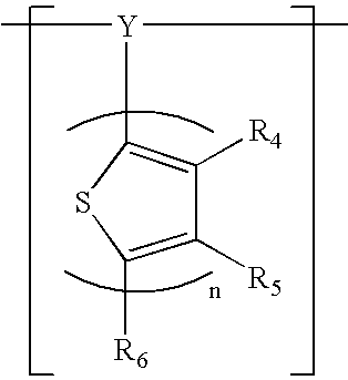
C1([R6])=C([R5])C([R4])=C([Y](C)C)S1
